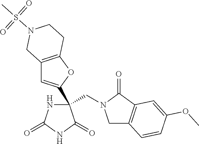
C(N1CC2=C(C1=O)C=C(OC)C=C2)C1(C2=CC3=C(O2)CCN(S(C)(=O)=O)C3)NC(=O)NC1=O
